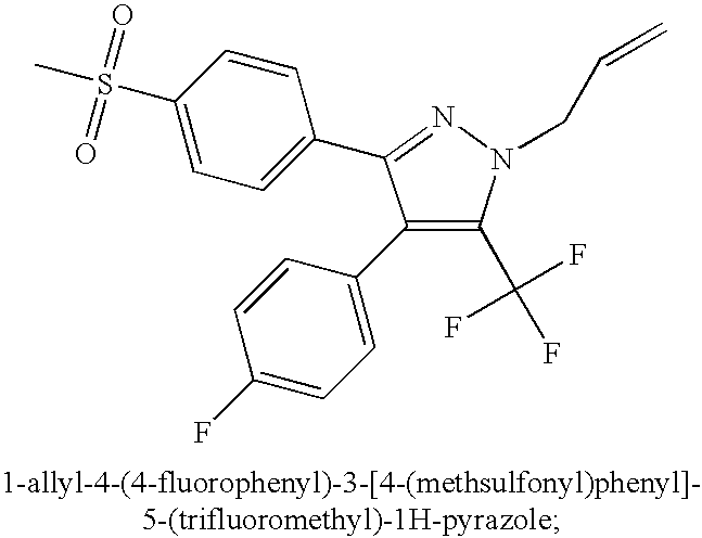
C1(C2=CC=C(F)C=C2)=C(C(F)(F)F)N(CC=C)N=C1C1=CC=C(S(C)(=O)=O)C=C1
